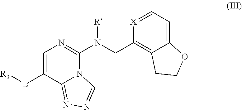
[R3][L]C1=CN=C(N(CC2=C3C(=CC=[X]2)OCC3)[R])N2C1=NN=C2
